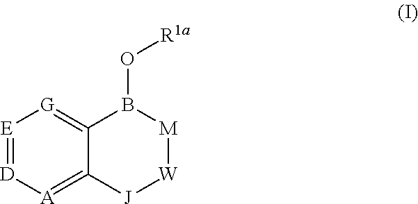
[D]1=[E][G]=C2C(=[A]1)[J][W][M]B2O[R1a]
